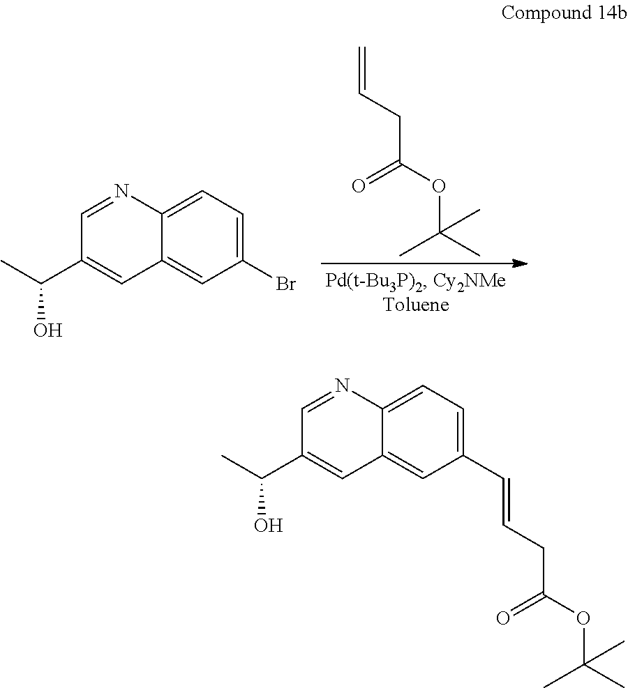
C12=CC(Br)=CC=C1N=CC(C(C)O)=C2.C=CCC(OC(C)(C)C)=O.C12=CC(C=CCC(OC(C)(C)C)=O)=CC=C1N=CC(C(C)O)=C2
